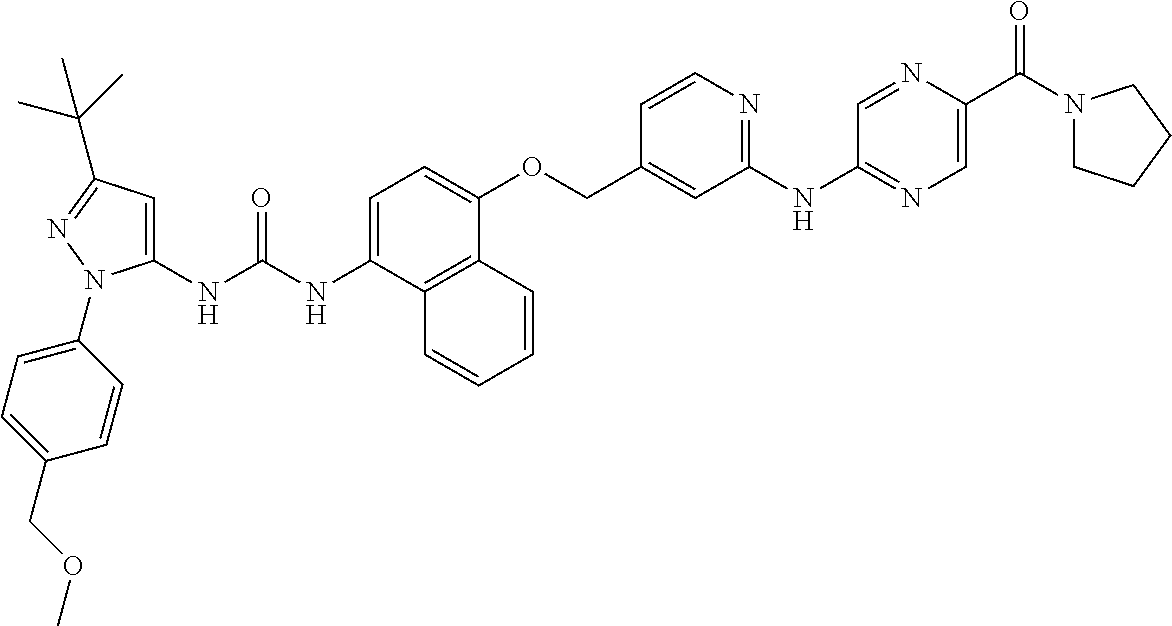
N(C(NC1=CC(C(C)(C)C)=NN1C1=CC=C(COC)C=C1)=O)C1=CC=C(OCC2=CC(NC3=NC=C(C(N4CCCC4)=O)N=C3)=NC=C2)C2=C1C=CC=C2
